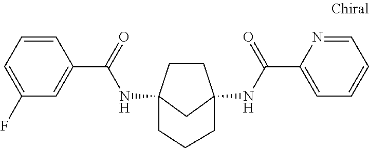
C1CC2(NC(C3=CC(F)=CC=C3)=O)CC1(NC(C1=CC=CC=N1)=O)CCC2
